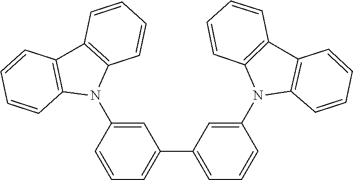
C1=CC2=C(C=C1)N(C1=CC(C3=CC=CC(N4C5=C(C=CC=C5)C5=C4C=CC=C5)=C3)=CC=C1)C1=C2C=CC=C1
